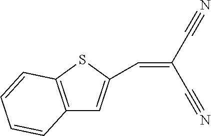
C12=C(SC(C=C(C#N)C#N)=C1)C=CC=C2
